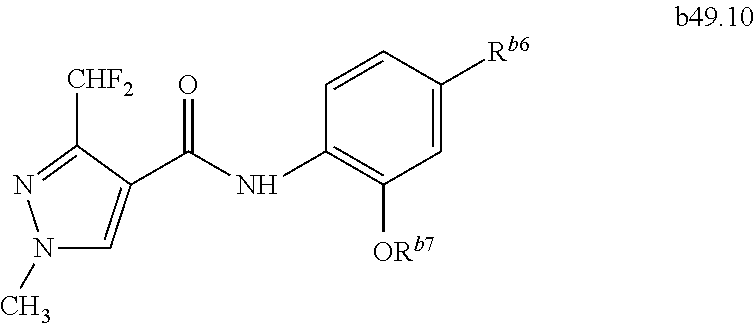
N1(C)C=C(C(NC2=C([ORb7])C=C([Rb6])C=C2)=O)C([CHF2])=N1
